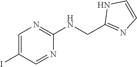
C1=C(I)C=NC(NCC2=NC=CN2)=N1
